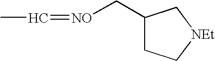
C1(C[NO]=CC)CC[NEt]C1
